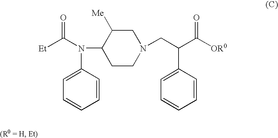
O=C(N(C1CCN(CC(C([OR0])=O)C2=CC=CC=C2)CC1[Me])C1=CC=CC=C1)[Et]
